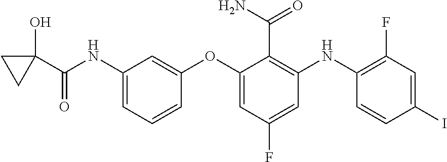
OC1(C(=O)NC2=CC=CC(OC3=CC(F)=CC(NC4=C(F)C=C(I)C=C4)=C3C(N)=O)=C2)CC1
